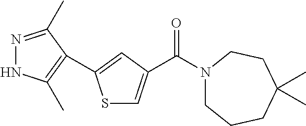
S1C=C(C(=O)N2CCCC(C)(C)CC2)C=C1C1=C(C)NN=C1C
